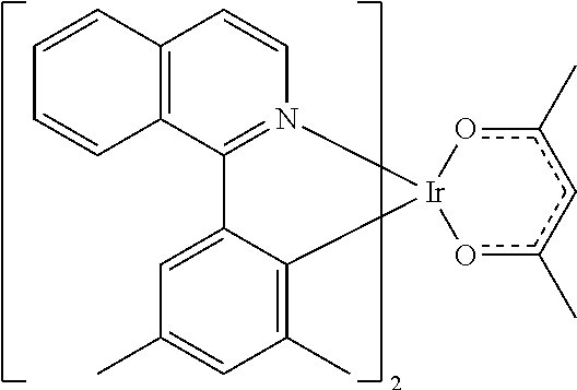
C12=N(C=CC3=C1C=CC=C3)[Ir]1(C3=C(C)C=C(C)C=C23)oc(C)cc(C)o1
